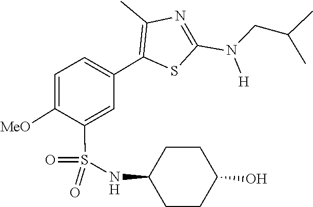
C(C(C)C)N(C1=NC(C)=C(C2=CC=C([MeO])C(S(=O)(NC3CCC(O)CC3)=O)=C2)S1)[H]
